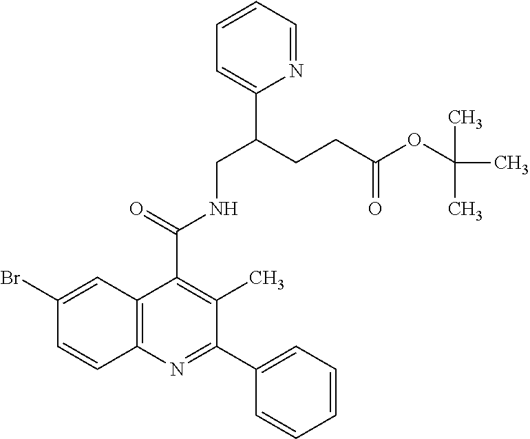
C1=CC=NC(C(CCC(OC(C)(C)C)=O)CNC(C2=C(C)C(C3=CC=CC=C3)=NC3=C2C=C(Br)C=C3)=O)=C1
